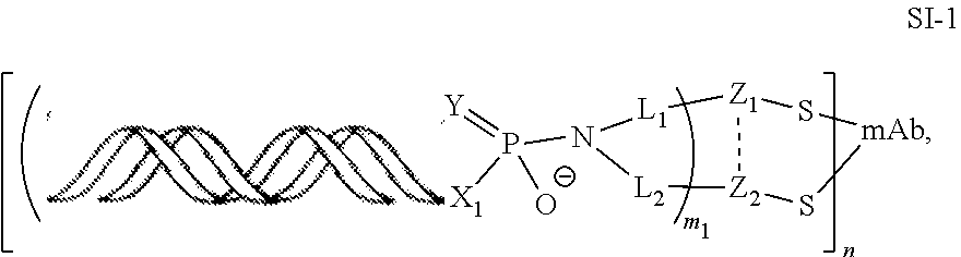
[L1]1[Z1]2[Z2]([L2]N1P(=[Y])([X1])[O-])S[mAb]S2
